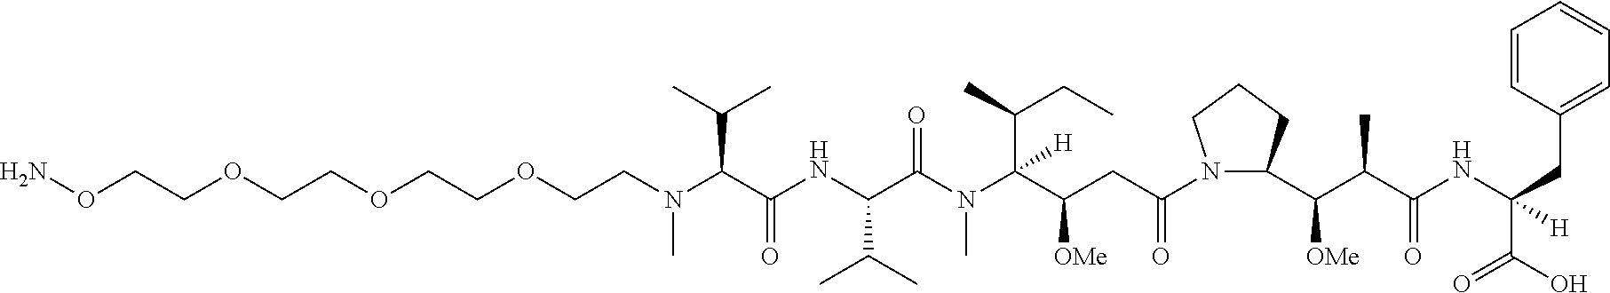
NOCCOCCOCCOCCN(C(C(NC(C(N(C(C(CC(N1C(C(C(C(NC(C(O)=O)(CC2=CC=CC=C2)[H])=O)C)[OMe])CCC1)=O)[OMe])(C(C)CC)[H])C)=O)C(C)C)=O)C(C)C)C
